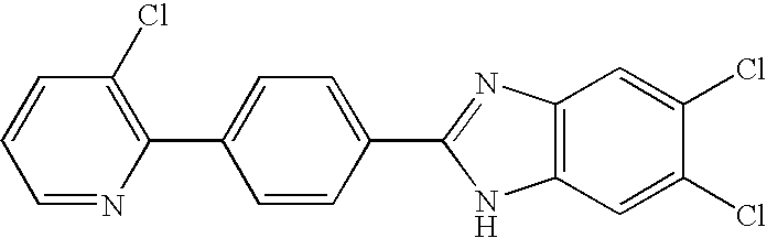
C1=NC(C2=CC=C(C3=NC4=C(N3)C=C(Cl)C(Cl)=C4)C=C2)=C(Cl)C=C1
